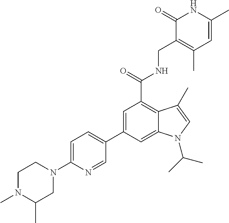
C1=C(C2=CC=C(N3CCN(C)C(C)C3)N=C2)C=C2C(=C1C(NCC1=C(C)C=C(C)NC1=O)=O)C(C)=CN2C(C)C
